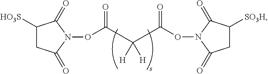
C1([HO3S])CC(=O)N(OC(C(C(ON2C(=O)CC([SO3H])C2=O)=O)([H])[H])=O)C1=O
